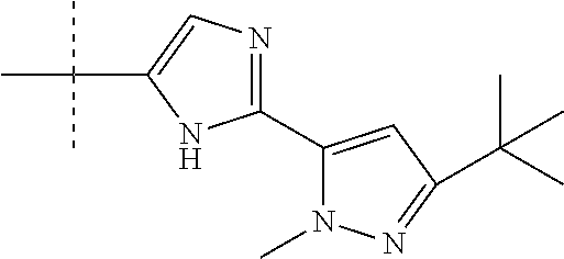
C1(C2=CC(C(C)(C)C)=NN2C)=NC=C(C(C)(C)C)N1
